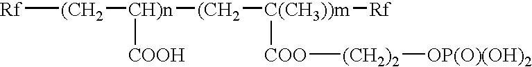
[Rf][(CH2][CH)n]([(CH2][C(CH3))m]([Rf])[COO][(CH2)2][OP(O)(OH)2])[COOH]
